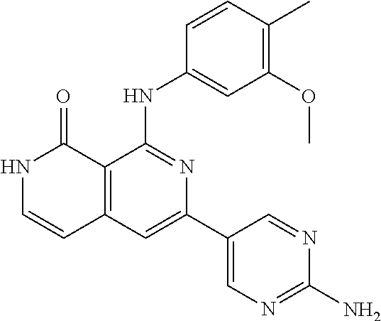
C1=CC(NC2=NC(C3=CN=C(N)N=C3)=CC3=C2C(=O)NC=C3)=CC(OC)=C1C
